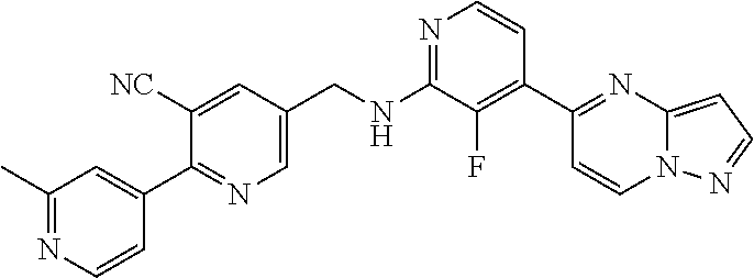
N1=C(NCC2=CN=C(C3=CC(C)=NC=C3)C([NC])=C2)C(F)=C(C2=NC3=CC=NN3C=C2)C=C1
